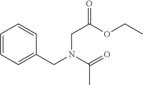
C1=CC=C(CN(C(=O)C)CC(OCC)=O)C=C1
